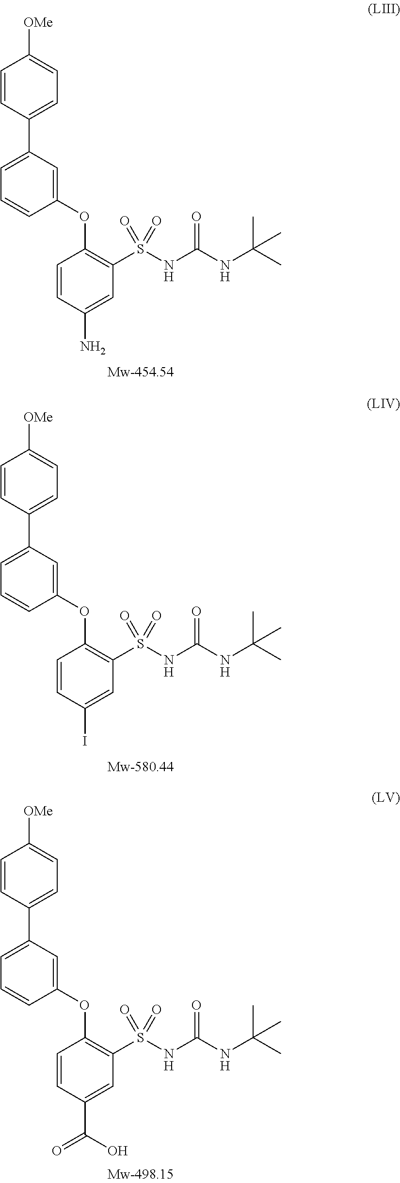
C1=CC(N)=CC(S(NC(NC(C)(C)C)=O)(=O)=O)=C1OC1=CC(C2=CC=C([OMe])C=C2)=CC=C1.C1=CC(I)=CC(S(NC(NC(C)(C)C)=O)(=O)=O)=C1OC1=CC(C2=CC=C([OMe])C=C2)=CC=C1.C1=CC(C(O)=O)=CC(S(NC(NC(C)(C)C)=O)(=O)=O)=C1OC1=CC(C2=CC=C([OMe])C=C2)=CC=C1
